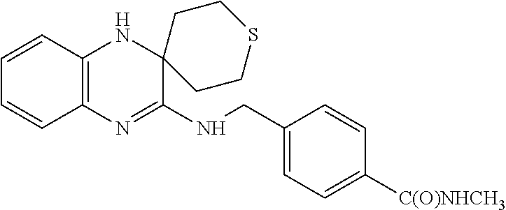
C1=CC2=C(C=C1)N=C(NCC1=CC=C([C(O)NHCH3])C=C1)C1(N2)CCSCC1
